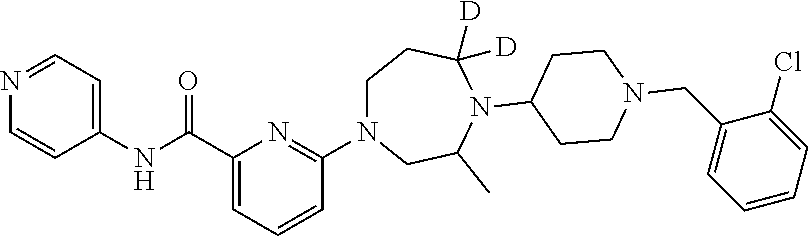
C1(NC(C2=CC=CC(N3CCC([D])([D])N(C4CCN(CC5=CC=CC=C5Cl)CC4)C(C)C3)=N2)=O)=CC=NC=C1
